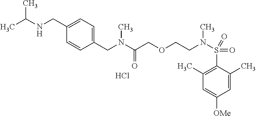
Cl.C1=C(C)C(S(=O)(=O)N(CCOCC(N(CC2=CC=C(CNC(C)C)C=C2)C)=O)C)=C(C)C=C1[OMe]
